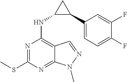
N1=C(SC)N=C2C(=C1NC1C(C3=CC=C(F)C(F)=C3)C1)C=NN2C
